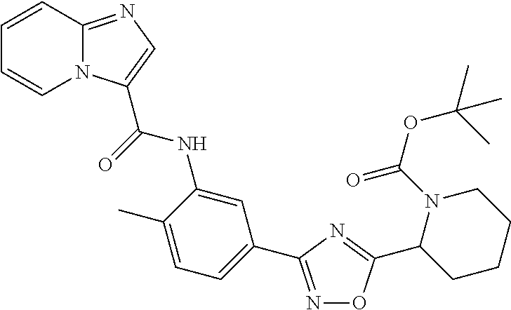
N1=C(C2=CC=C(C)C(NC(=O)C3=CN=C4N3C=CC=C4)=C2)N=C(C2CCCCN2C(=O)OC(C)(C)C)O1
